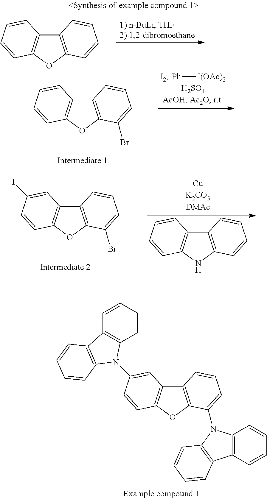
C12=C(OC3=C1C=CC=C3)C=CC=C2.C12=C(OC3=C1C=CC=C3)C(Br)=CC=C2.[Ph][I(OAc)2].C12=C(OC3=C1C=C(I)C=C3)C(Br)=CC=C2.C12=C(NC3=C1C=CC=C3)C=CC=C2.C12=C(OC3=C1C=C(N1C4=C(C=CC=C4)C4=C1C=CC=C4)C=C3)C(N1C3=C(C=CC=C3)C3=C1C=CC=C3)=CC=C2
